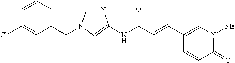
C1=NC(NC(C=CC2=CN([Me])C(=O)C=C2)=O)=CN1CC1=CC=CC(Cl)=C1
